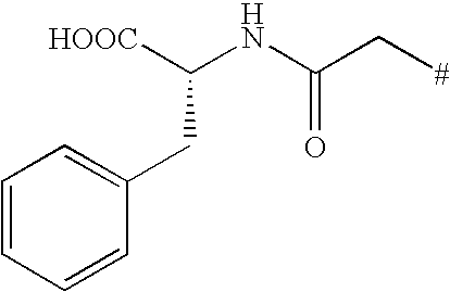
[#]CC(NC([HOOC])CC1=CC=CC=C1)=O
